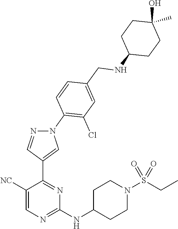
C1(NC2CCN(S(CC)(=O)=O)CC2)=NC=C([NC])C(C2=CN(C3=C(Cl)C=C(CNC4CCC(O)(C)CC4)C=C3)N=C2)=N1
